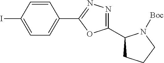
C1=C(C2=NN=C(C3CCCN3[Boc])O2)C=CC(I)=C1
